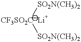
[CF3SO2C]([SO2N(CH3)2])[SO2N(CH3)2].[Li]
